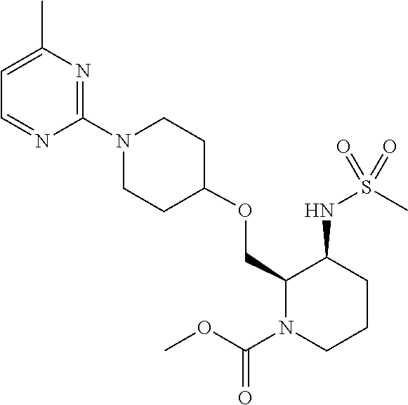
C1(OCC2C(NS(C)(=O)=O)CCCN2C(OC)=O)CCN(C2=NC(C)=CC=N2)CC1
